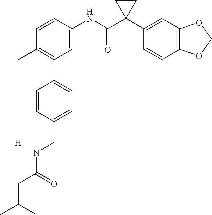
C1=CC(NC(C2(C3=CC4=C(C=C3)OCO4)CC2)=O)=CC(C2=CC=C(CNC(CC(C)C)=O)C=C2)=C1C.[H]
